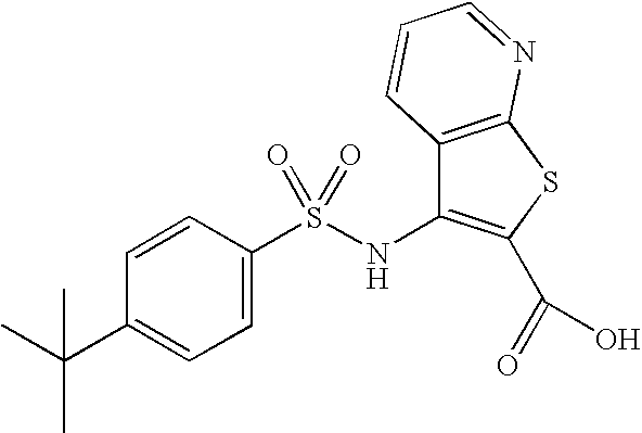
C1=CC(S(NC2=C(C(=O)O)SC3=C2C=CC=N3)(=O)=O)=CC=C1C(C)(C)C
